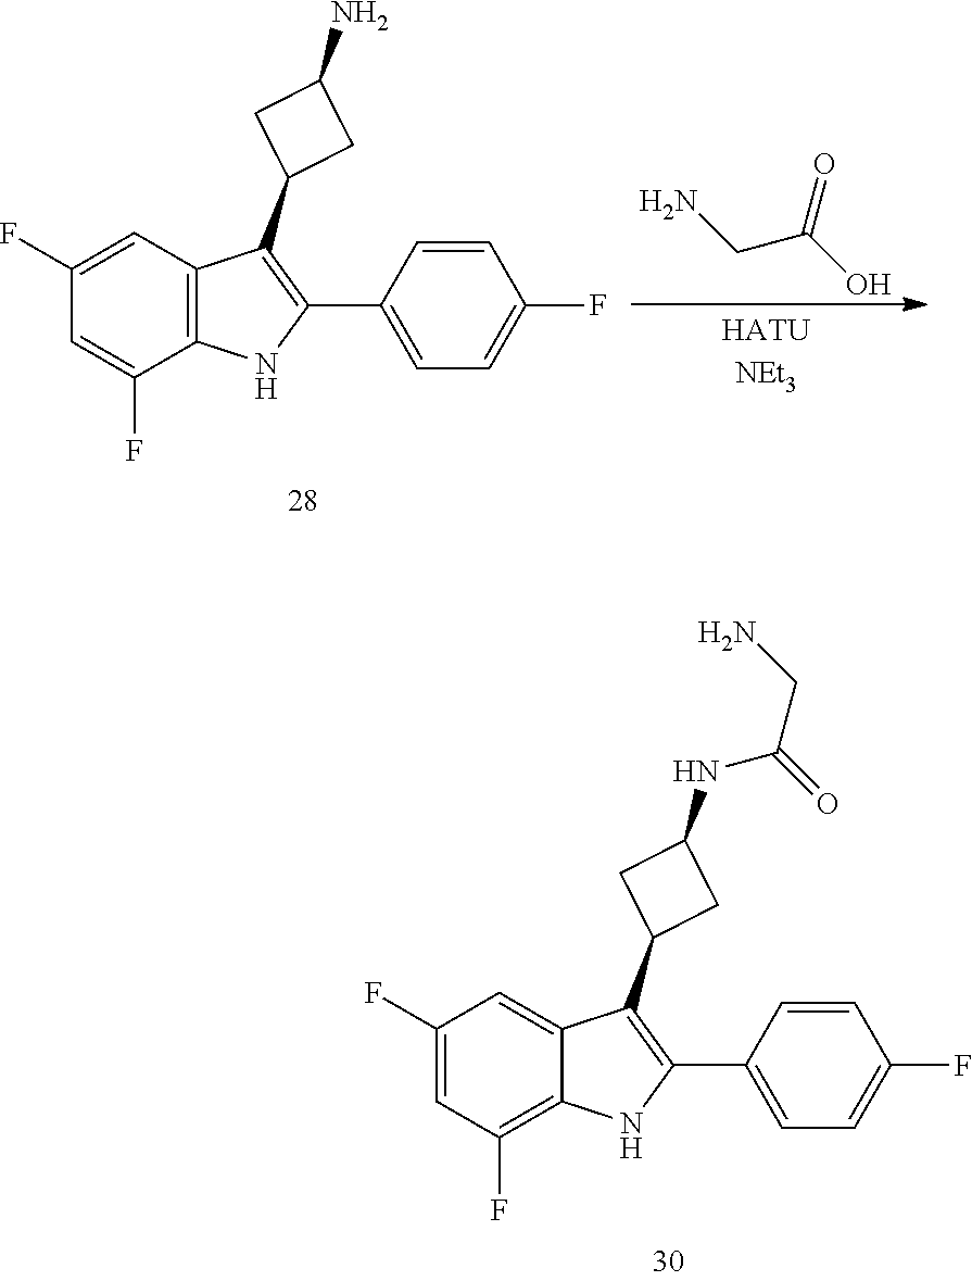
C1(F)=CC(F)=C2C(=C1)C(C1CC(NC(CN)=O)C1)=C(C1=CC=C(F)C=C1)N2.C1(F)=CC2=C(C(F)=C1)NC(C1=CC=C(F)C=C1)=C2C1CC(N)C1.C(C(O)=O)N
